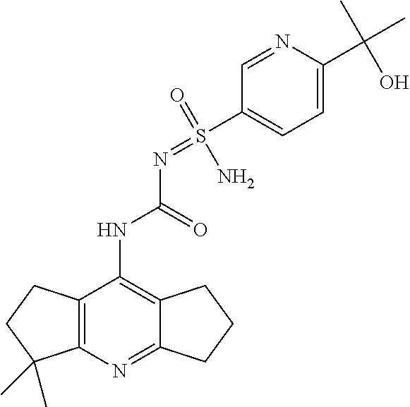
O=S(N)(=NC(NC1=C2C(=NC3=C1CCC3(C)C)CCC2)=O)C1=CC=C(C(C)(C)O)N=C1
